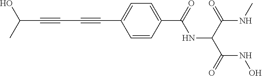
C(C#CC#CC1=CC=C(C(=O)NC(C(NC)=O)C(=O)NO)C=C1)(O)C
